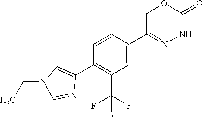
C1=CC(C2=NNC(=O)OC2)=CC(C(F)(F)F)=C1C1=CN(CC)C=N1
